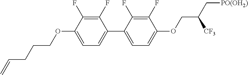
C1=C(OCCCC=C)C(F)=C(F)C(C2=CC=C(OCC([CF3])C[PO(OH2)])C(F)=C2F)=C1
